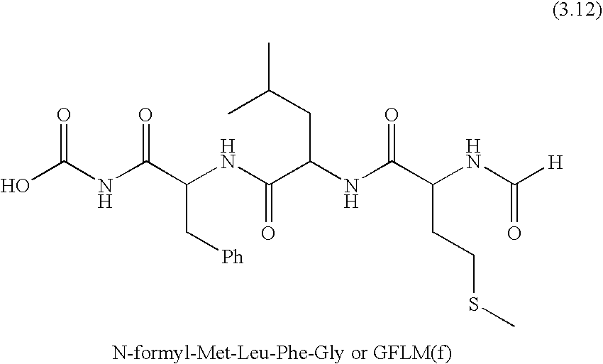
OC(NC(C(NC(C(NC(C(NC([H])=O)CCSC)=O)CC(C)C)=O)C[Ph])=O)=O
